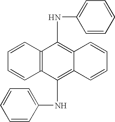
C12=C(C=CC=C1)C(NC1=CC=CC=C1)=C1C(=C2NC2=CC=CC=C2)C=CC=C1
